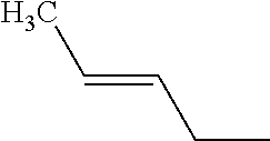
C(=CCC)C
